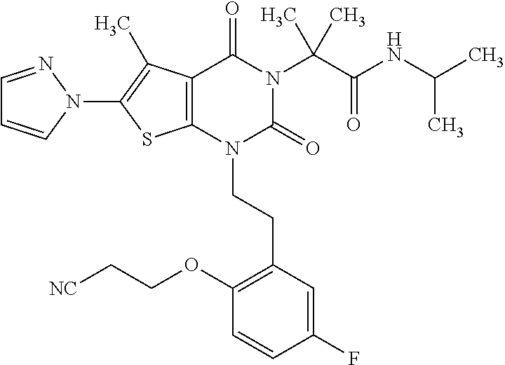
C12=C(C(C)=C(N3C=CC=N3)S1)C(=O)N(C(C(=O)NC(C)C)(C)C)C(=O)N2CCC1=C(OCC[NC])C=CC(F)=C1
